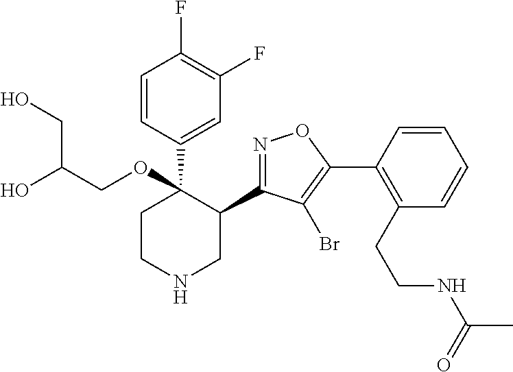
C1(C2=NOC(C3=C(CCNC(C)=O)C=CC=C3)=C2Br)C(C2=CC(F)=C(F)C=C2)(OCC(O)CO)CCNC1
